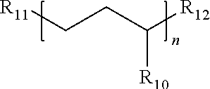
[R11]CCC([R12])[R10]
